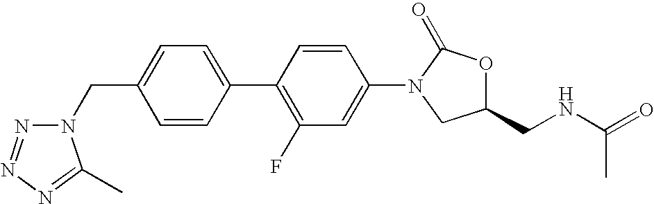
C1(CN2N=NN=C2C)=CC=C(C2=C(F)C=C(N3CC(CNC(C)=O)OC3=O)C=C2)C=C1
